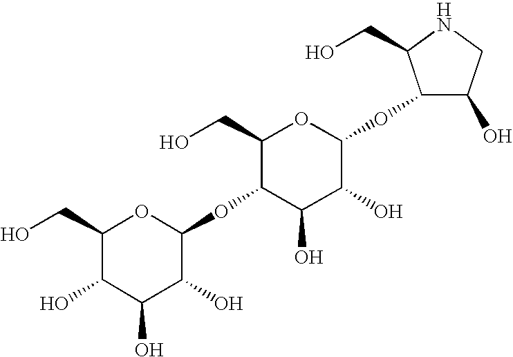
C1(CO)C(O)C(O)C(O)C(OC2C(O)C(O)C(OC3C(O)CNC3CO)OC2CO)O1
